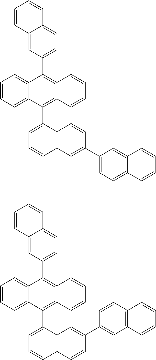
C1=CC=C2C(=C1)C(C1=CC=C3C(=C1)C=CC=C3)=C1C(=C2C2=CC=CC3=C2C=CC(C2=CC=C4C(=C2)C=CC=C4)=C3)C=CC=C1.C1=CC=C2C(=C1)C(C1=CC=C3C(=C1)C=CC=C3)=C1C(=C2C2=CC=CC3=C2C=C(C2=CC4=C(C=C2)C=CC=C4)C=C3)C=CC=C1
